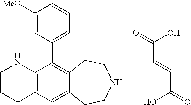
C1CCC2=C(N1)C(C1=CC=CC([MeO])=C1)=C1C(=C2)CCNCC1.C(C(O)=O)=CC(=O)O
